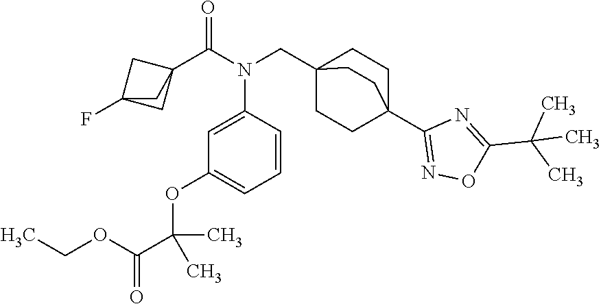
C1=C(N(CC23CCC(C4=NOC(C(C)(C)C)=N4)(CC2)CC3)C(C23CC(F)(C2)C3)=O)C=CC=C1OC(C(=O)OCC)(C)C
